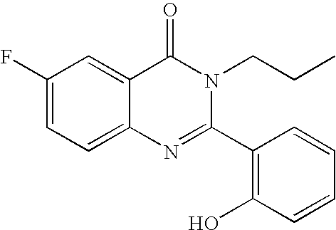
C1(F)=CC=C2C(=C1)C(=O)N(CCC)C(C1=C(O)C=CC=C1)=N2
